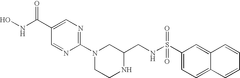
C1=NC(N2CCNC(CNS(C3=CC=C4C(=C3)C=CC=C4)(=O)=O)C2)=NC=C1C(NO)=O
